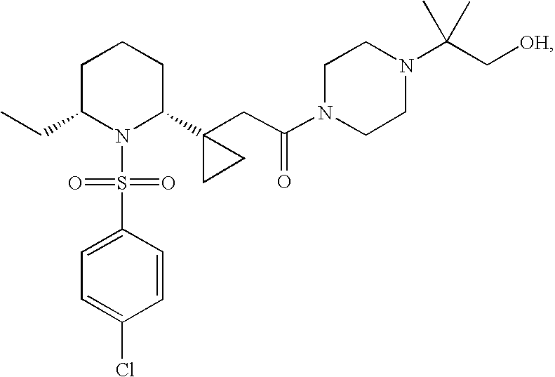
C(C)C1N(S(C2=CC=C(Cl)C=C2)(=O)=O)C(C2(CC(N3CCN(C(C[OH])(C)C)CC3)=O)CC2)CCC1
